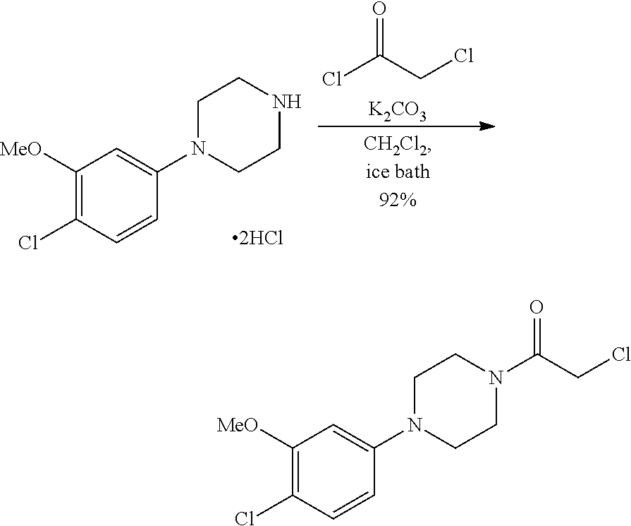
C1([MeO])=C(Cl)C=CC(N2CCN(C(CCl)=O)CC2)=C1.C1([MeO])=C(Cl)C=CC(N2CCNCC2)=C1.O=C(CCl)Cl.[K2CO3]
